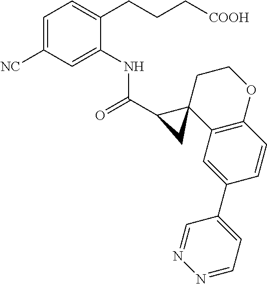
C1=C([NC])C=C(NC(C2CC23C2=C(OCC3)C=CC(C3=CC=NN=C3)=C2)=O)C(CCC[COOH])=C1
